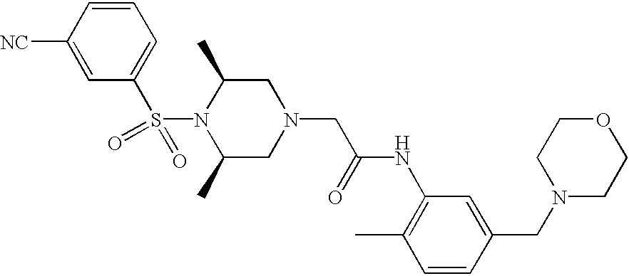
C1=CC([NC])=CC(S(=O)(=O)N2C(C)CN(CC(=O)NC3=C(C)C=CC(CN4CCOCC4)=C3)CC2C)=C1
